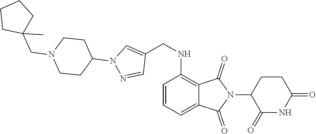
C1(=O)NC(=O)CCC1N1C(=O)C2=C(NCC3=CN(C4CCN(CC5(C)CCCC5)CC4)N=C3)C=CC=C2C1=O
